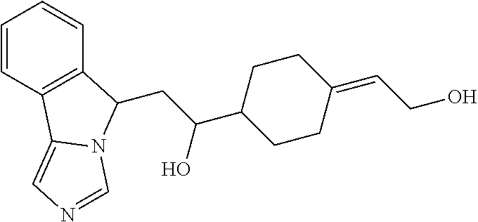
C1=CC2=C(C=C1)C(CC(C1CCC(=CCO)CC1)O)N1C2=CN=C1
